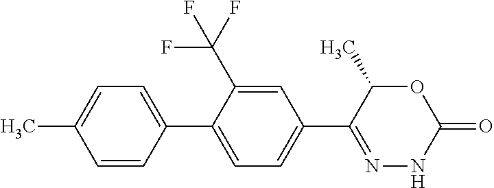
C1=CC(C2=CC=C(C3=NNC(=O)OC3C)C=C2C(F)(F)F)=CC=C1C
